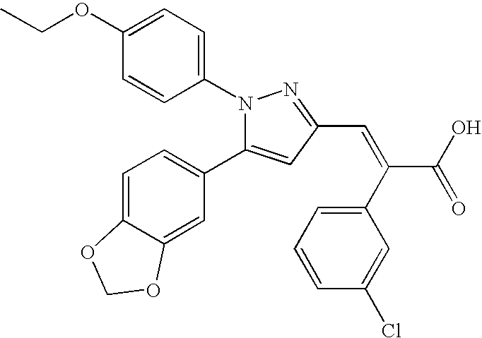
N1(C2=CC=C(OCC)C=C2)C(C2=CC=C3C(=C2)OCO3)=CC(C=C(C(O)=O)C2=CC=CC(Cl)=C2)=N1
